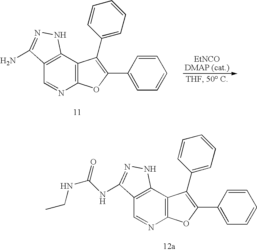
C12=C(C3=C(N=C1)OC(C1=CC=CC=C1)=C3C1=CC=CC=C1)NN=C2NC(NCC)=O.C12=C(C3=C(N=C1)OC(C1=CC=CC=C1)=C3C1=CC=CC=C1)NN=C2N
